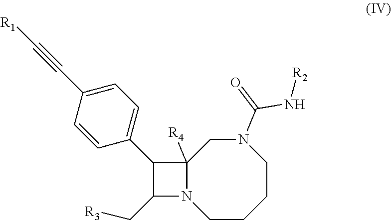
C1CCCN(C(=O)N[R2])CC2([R4])N1C(C[R3])C2C1=CC=C(C#C[R1])C=C1
